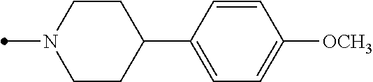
C1=CC(C2CCN(C)CC2)=CC=C1[OCH3]
